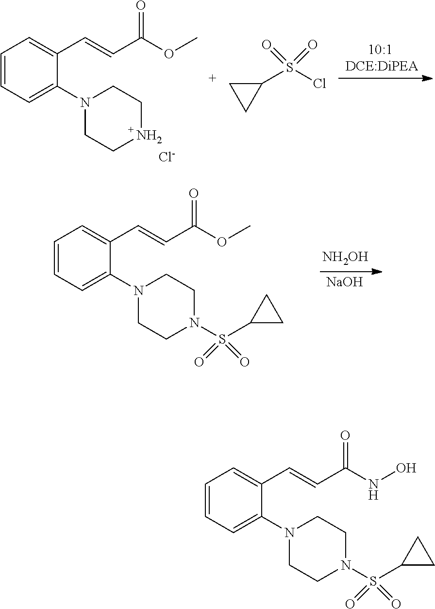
C1=CC=C(N2CCNCC2)C(C=CC(OC)=O)=C1.S(C1CC1)(Cl)(=O)=O.[Cl-].C1=CC=C(N2CCN(S(C3CC3)(=O)=O)CC2)C(C=CC(OC)=O)=C1.[NH2OH].[NaOH].C1=CC=C(N2CCN(S(C3CC3)(=O)=O)CC2)C(C=CC(NO)=O)=C1
